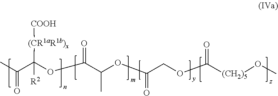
[(CR1aR1b)x](C(C(C)=O)(OC(C(OC(=O)COC([(CH2)5]OC)=O)C)=O)[R2])[COOH]
